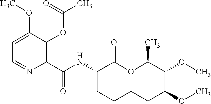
C1(C(NC2C(=O)OC(C)C(OC)C(OC)CCCC2)=O)=C(OC(C)=O)C(OC)=CC=N1
